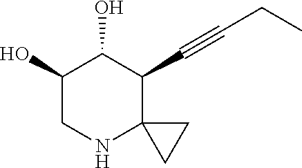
C1(O)CNC2(C(C#CCC)C1O)CC2
